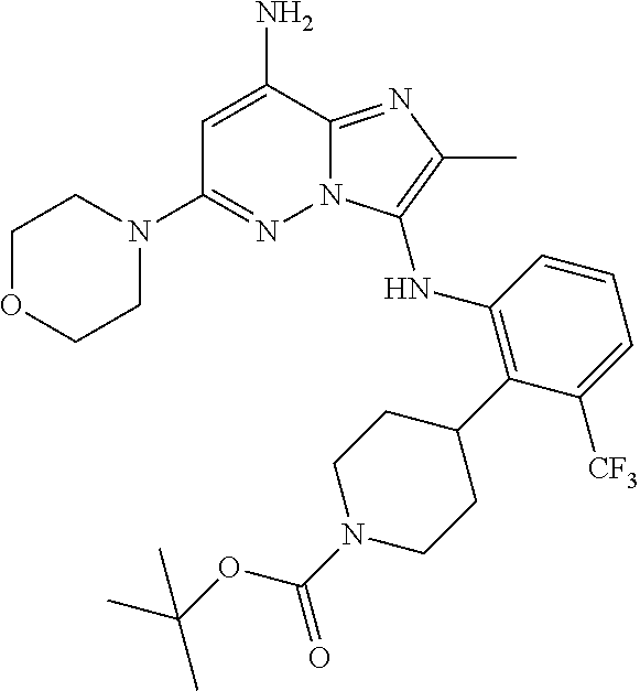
C1OCCN(C2=NN3C(=NC(C)=C3NC3=C(C4CCN(C(=O)OC(C)(C)C)CC4)C([CF3])=CC=C3)C(N)=C2)C1
